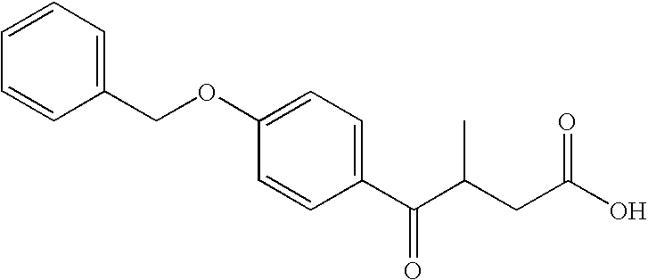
C1=CC=C(COC2=CC=C(C(C(CC(O)=O)C)=O)C=C2)C=C1
